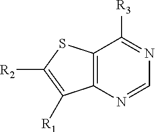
C12=C(N=CN=C1[R3])C([R1])=C([R2])S2
